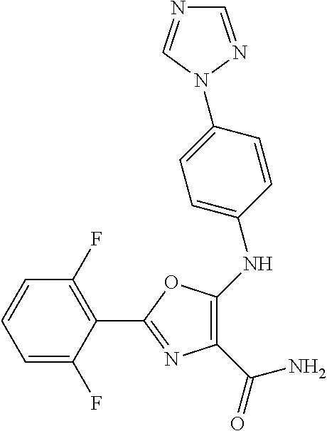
C1(C(=O)N)=C(NC2=CC=C(N3C=NC=N3)C=C2)OC(C2=C(F)C=CC=C2F)=N1
